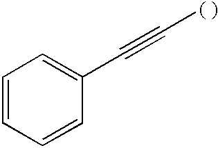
C1=CC=CC(C#C[( )])=C1
